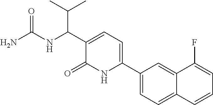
C1(C2=CC=C(C(C(C)C)NC(N)=O)C(=O)N2)=CC=C2C(=C1)C(F)=CC=C2
